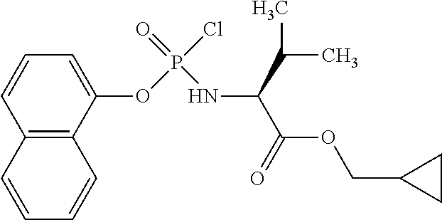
C1(OP(Cl)(=O)NC(C(=O)OCC2CC2)C(C)C)=CC=CC2=C1C=CC=C2
